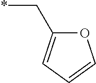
C1(C*)=CC=CO1
